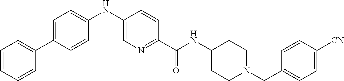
N(C(C1=NC=C(NC2=CC=C(C3=CC=CC=C3)C=C2)C=C1)=O)C1CCN(CC2=CC=C([CN])C=C2)CC1
